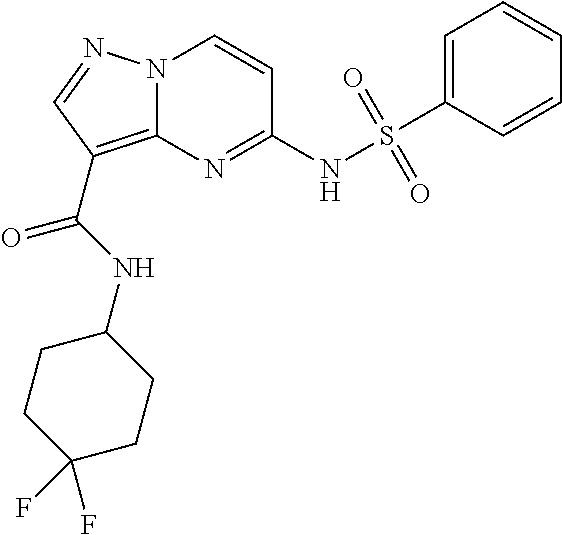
C1(NS(C2=CC=CC=C2)(=O)=O)=NC2=C(C(NC3CCC(F)(F)CC3)=O)C=NN2C=C1
